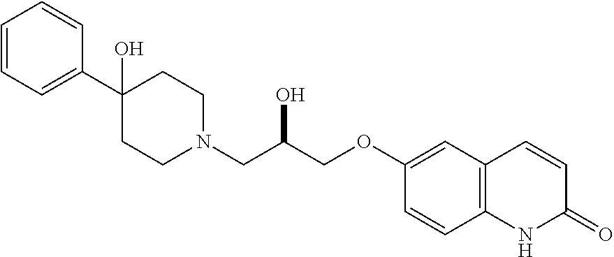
C1=CC=C(C2(O)CCN(CC(COC3=CC4=C(C=C3)NC(=O)C=C4)O)CC2)C=C1
